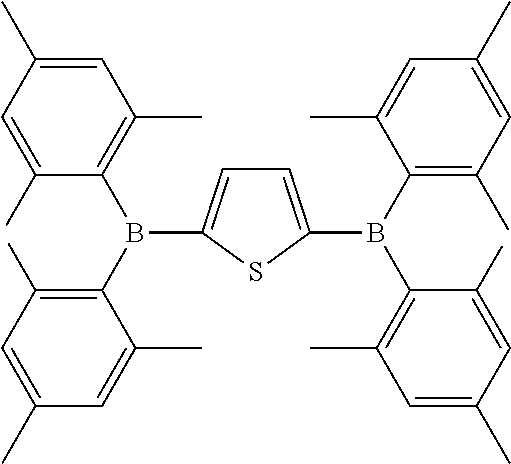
C1(B(C2=C(C)C=C(C)C=C2C)C2=CC=C(B(C3=C(C)C=C(C)C=C3C)C3=C(C)C=C(C)C=C3C)S2)=C(C)C=C(C)C=C1C
